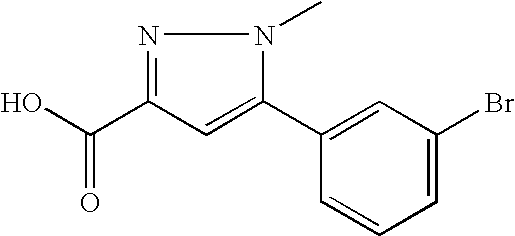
N1=C(C(O)=O)C=C(C2=CC(Br)=CC=C2)N1C
